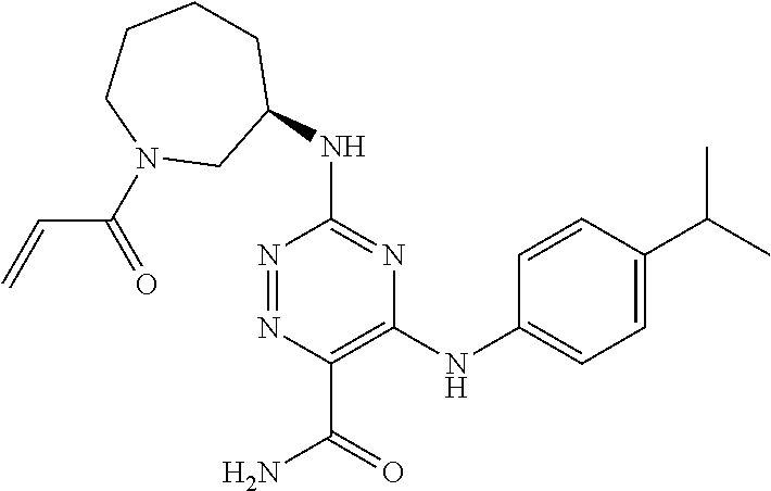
C1(NC2=NC(NC3=CC=C(C(C)C)C=C3)=C(C(=O)N)N=N2)CCCCN(C(C=C)=O)C1
